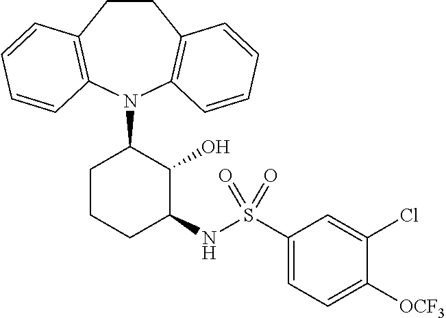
C1CC2=C(N(C3CCCC(NS(C4=CC=C([OCF3])C(Cl)=C4)(=O)=O)C3O)C3=C1C=CC=C3)C=CC=C2
